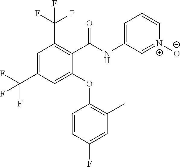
C1(C(NC2=CC=CN([O-])=C2)=O)=C(C(F)(F)F)C=C(C(F)(F)F)C=C1OC1=C(C)C=C(F)C=C1
